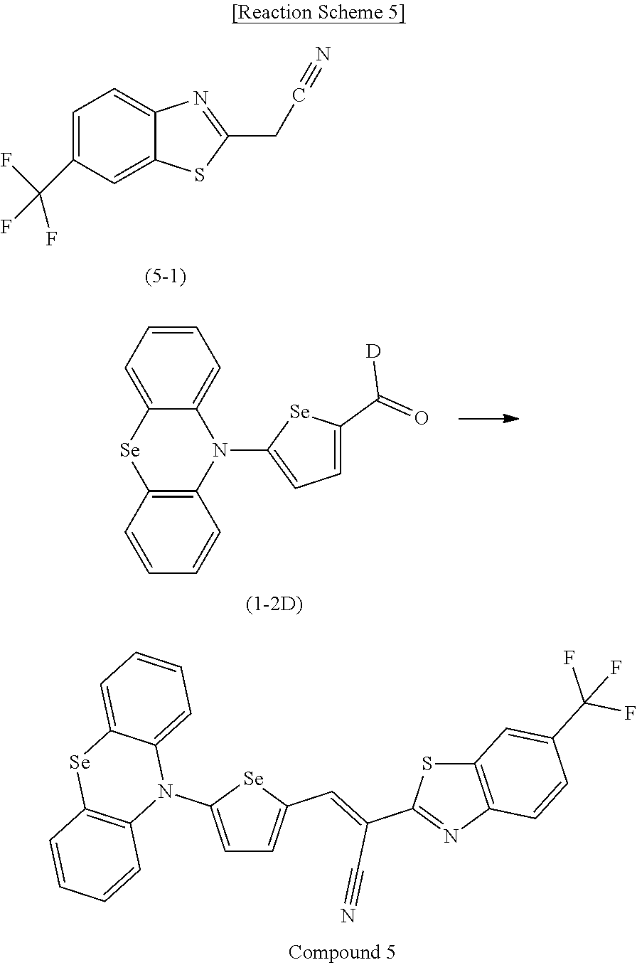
C1=C(C(F)(F)F)C=C2C(=C1)N=C(CC#N)S2.C1=CC=C2C(=C1)N(C1=CC=C(C(=O)[D])[Se]1)C1=C([Se]2)C=CC=C1.C1=C(N2C3=CC=CC=C3[Se]C3=C2C=CC=C3)[Se]C(C=C(C2=NC3=C(S2)C=C(C(F)(F)F)C=C3)C#N)=C1
